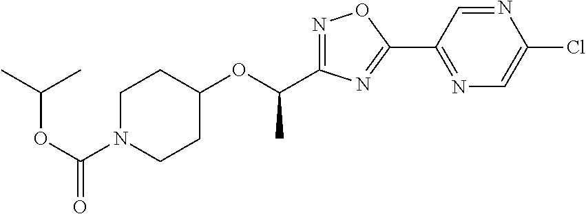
C1N(C(OC(C)C)=O)CCC(OC(C2=NOC(C3=NC=C(Cl)N=C3)=N2)C)C1
